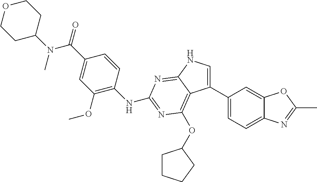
C1(N(C(C2=CC(OC)=C(NC3=NC(OC4CCCC4)=C4C(C5=CC=C6C(=C5)OC(C)=N6)=CNC4=N3)C=C2)=O)C)CCOCC1
